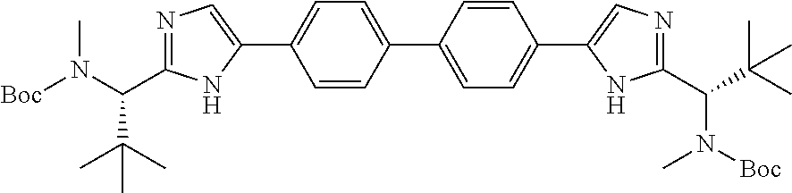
[Boc]N(C(C1=NC=C(C2=CC=C(C3=CC=C(C4=CN=C(C(N(C)[Boc])C(C)(C)C)N4)C=C3)C=C2)N1)C(C)(C)C)C
